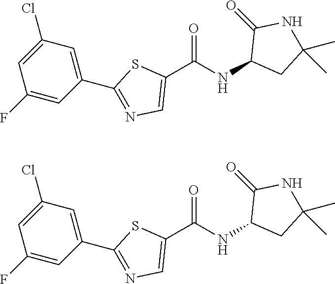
C1(C(NC2CC(C)(C)NC2=O)=O)=CN=C(C2=CC(Cl)=CC(F)=C2)S1.C1(C(NC2CC(C)(C)NC2=O)=O)=CN=C(C2=CC(Cl)=CC(F)=C2)S1
